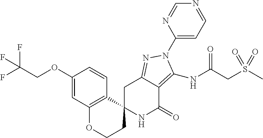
N1C(=O)C2=C(NC(=O)CS(C)(=O)=O)N(C3=CC=NC=N3)N=C2CC12C1=C(OCC2)C=C(OCC(F)(F)F)C=C1
